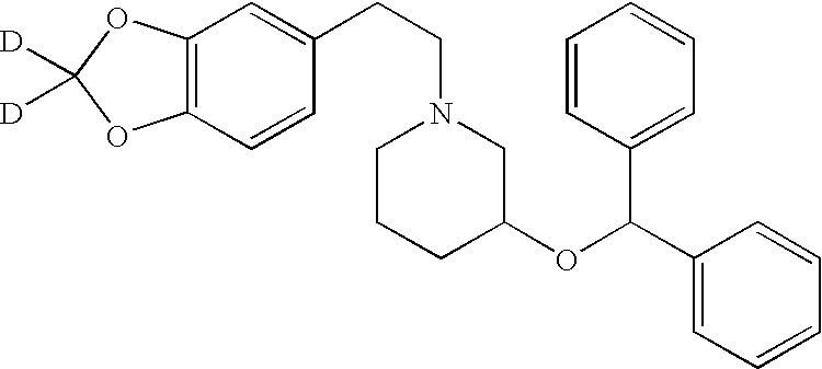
C12=C(C=CC(CCN3CCCC(OC(C4=CC=CC=C4)C4=CC=CC=C4)C3)=C1)OC([D])([D])O2
